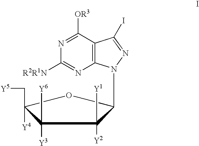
C1([Y3])([Y6])C([Y4])(C[Y5])OC(N2C3=C(C([OR3])=NC([R2R1N])=N3)C(I)=N2)C1([Y2])[Y1]
